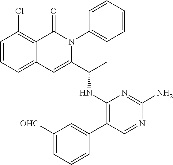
C1(Cl)=C2C(=CC=C1)C=C(C(C)NC1=C(C3=CC([OHC])=CC=C3)C=NC(N)=N1)N(C1=CC=CC=C1)C2=O
